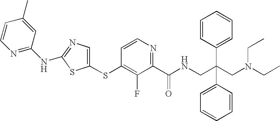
C1(SC2=C(F)C(C(=O)NCC(C3=CC=CC=C3)(C3=CC=CC=C3)CN(CC)CC)=NC=C2)=CN=C(NC2=NC=CC(C)=C2)S1
